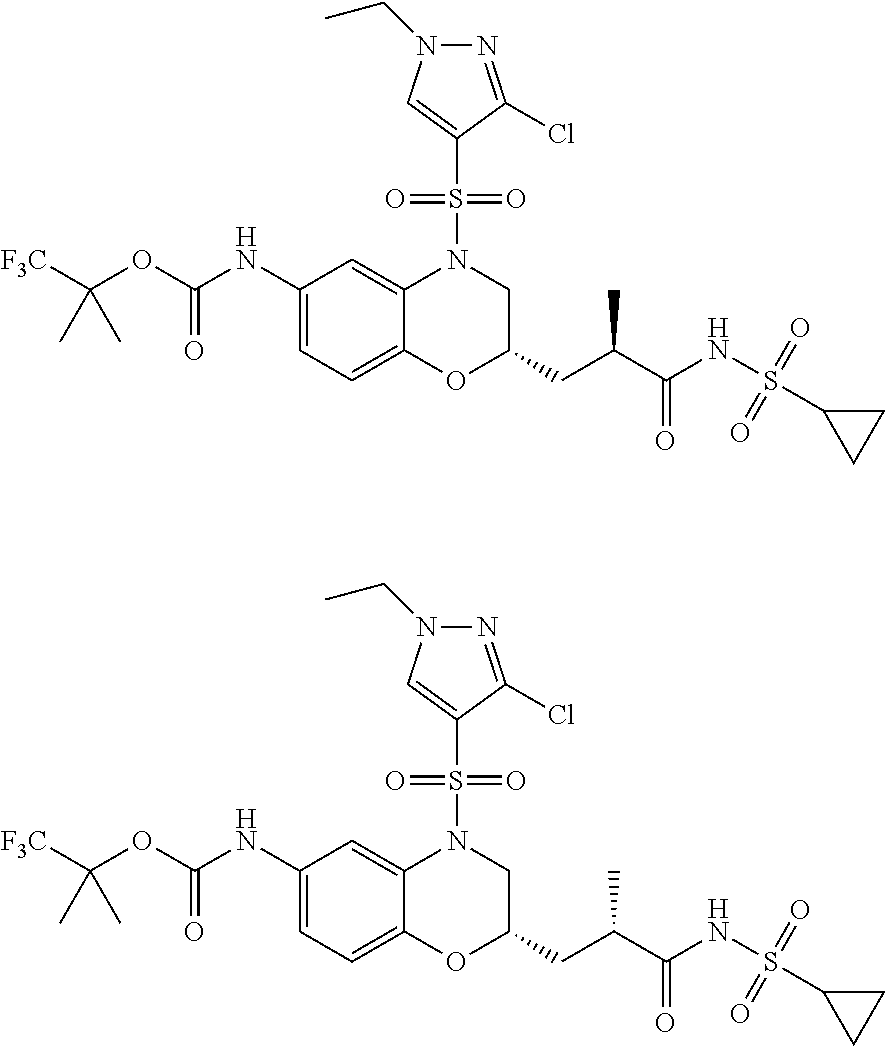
C1(NC(OC(C)(C)[F3C])=O)=CC=C2C(=C1)N(S(=O)(=O)C1=CN(CC)N=C1Cl)CC(CC(C(=O)NS(C1CC1)(=O)=O)C)O2.C1(NC(OC(C)(C)[F3C])=O)=CC=C2C(=C1)N(S(=O)(=O)C1=CN(CC)N=C1Cl)CC(CC(C(=O)NS(C1CC1)(=O)=O)C)O2
